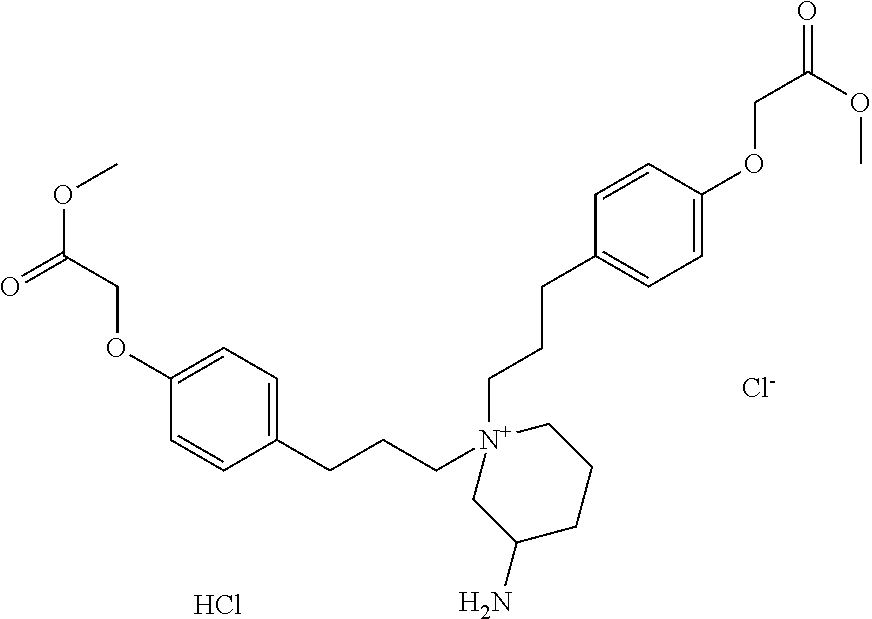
C1=C(OCC(OC)=O)C=CC(CCC[N+]2(CCCC3=CC=C(OCC(OC)=O)C=C3)CC(N)CCC2)=C1.[Cl-].Cl
